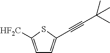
C1=C([HF2C])SC(C#CC(C)(C)C)=C1
